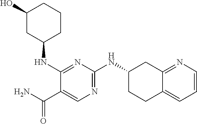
C1=C(C(=O)N)C(NC2CCCC(O)C2)=NC(NC2CCC3=CC=CN=C3C2)=N1
